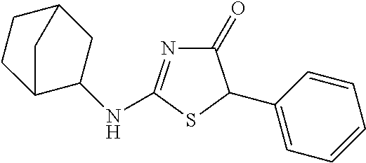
C1(NC2=NC(=O)C(C3=CC=CC=C3)S2)C2CCC(C1)C2
